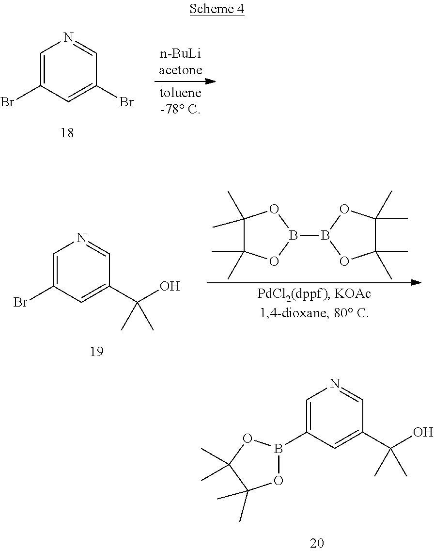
C1=C(B2OC(C)(C)C(C)(C)O2)C=C(C(O)(C)C)C=N1.C1=C(Br)C=C(Br)C=N1.C1=C(Br)C=C(C(O)(C)C)C=N1.B1(B2OC(C)(C)C(C)(C)O2)OC(C)(C)C(C)(C)O1
